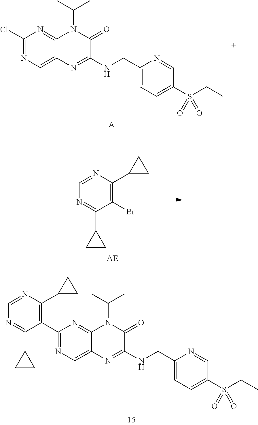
C1(Cl)=NC=C2C(=N1)N(C(C)C)C(=O)C(NCC1=CC=C(S(CC)(=O)=O)C=N1)=N2.[A].N1=C(C2=C(C3CC3)N=CN=C2C2CC2)N=C2C(=C1)N=C(NCC1=CC=C(S(CC)(=O)=O)C=N1)C(=O)N2C(C)C.C1(Br)=C(C2CC2)N=CN=C1C1CC1
